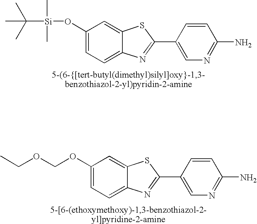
CC([Si](C)(C)OC1=CC=C2C(=C1)SC(C1=CN=C(N)C=C1)=N2)(C)C.C(OC1=CC=C2C(=C1)SC(C1=CN=C(N)C=C1)=N2)OCC
